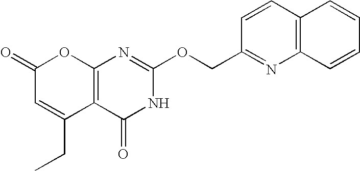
C12=C(C(=O)NC(OCC3=NC4=C(C=C3)C=CC=C4)=N1)C(CC)=CC(=O)O2
